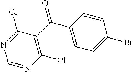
C1=NC(Cl)=C(C(C2=CC=C(Br)C=C2)=O)C(Cl)=N1
